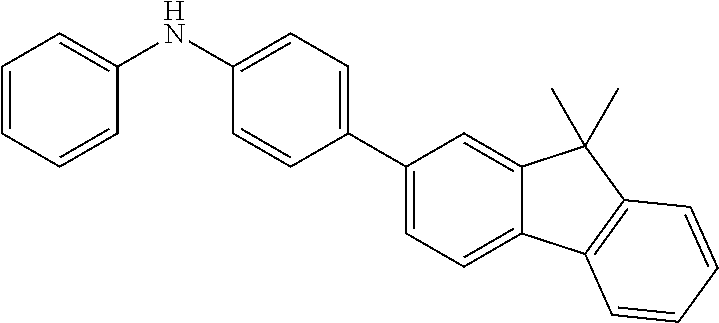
C1=CC=CC(NC2=CC=C(C3=CC=C4C(=C3)C(C)(C)C3=C4C=CC=C3)C=C2)=C1
